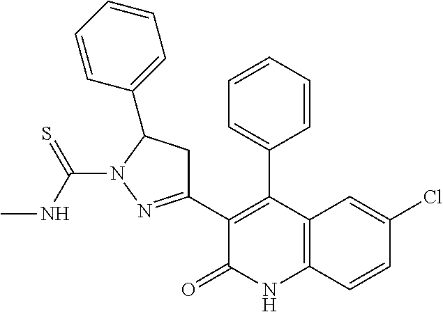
C1(C2=NN(C(NC)=S)C(C3=CC=CC=C3)C2)=C(C2=CC=CC=C2)C2=C(NC1=O)C=CC(Cl)=C2
